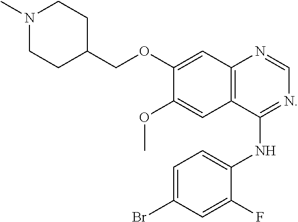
C1=NC2=C(C=C(OC)C(OCC3CCN(C)CC3)=C2)C(NC2=CC=C(Br)C=C2F)=N1
